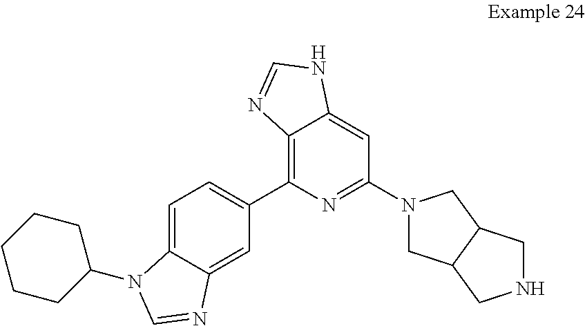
C1=C2C(=CC(C3=C4C(=CC(N5CC6C(C5)CNC6)=N3)NC=N4)=C1)N=CN2C1CCCCC1
